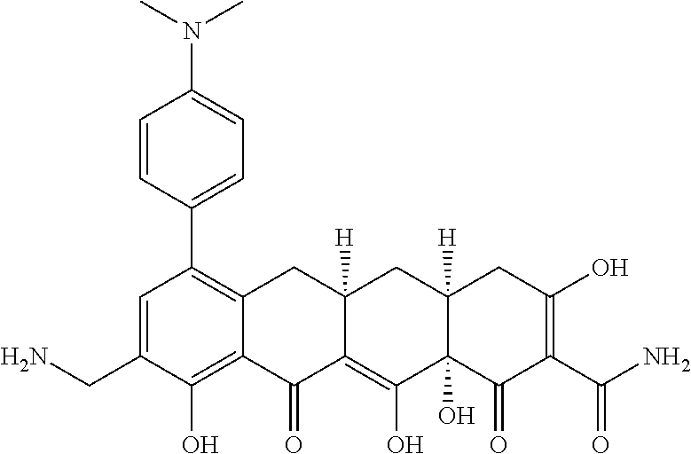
C1=C(CN)C(O)=C2C(=C1C1=CC=C(N(C)C)C=C1)CC1([H])C(=C(O)C3(O)C([H])(C1)CC(O)=C(C(N)=O)C3=O)C2=O
